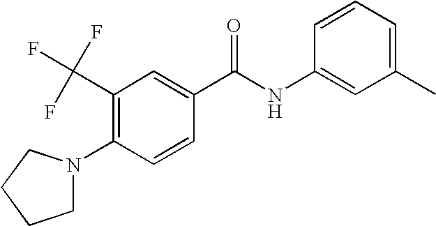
C1(C(F)(F)F)=C(N2CCCC2)C=CC(C(NC2=CC(C)=CC=C2)=O)=C1
